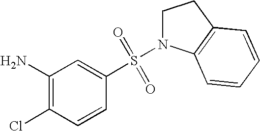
N1(S(C2=CC(N)=C(Cl)C=C2)(=O)=O)CCC2=C1C=CC=C2
